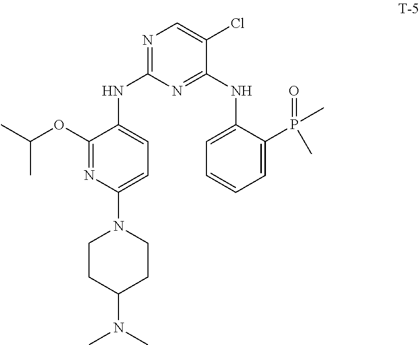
C1(OC(C)C)=NC(N2CCC(N(C)C)CC2)=CC=C1NC1=NC=C(Cl)C(NC2=CC=CC=C2P(=O)(C)C)=N1
